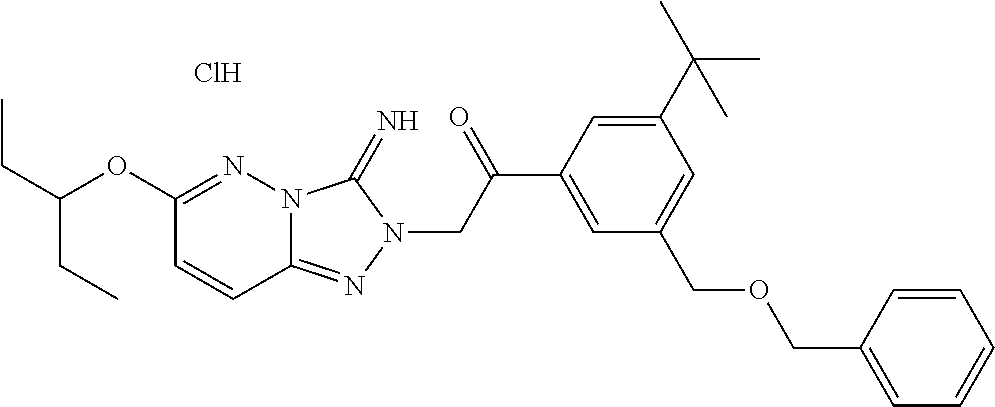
C1(OC(CC)CC)=NN2C(=NN(CC(C3=CC(COCC4=CC=CC=C4)=CC(C(C)(C)C)=C3)=O)C2=N)C=C1.Cl
